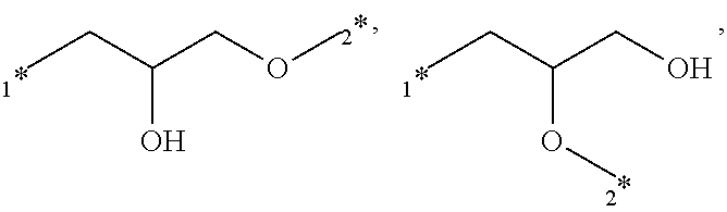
CCC(COC)O.CCC(CO)OC
